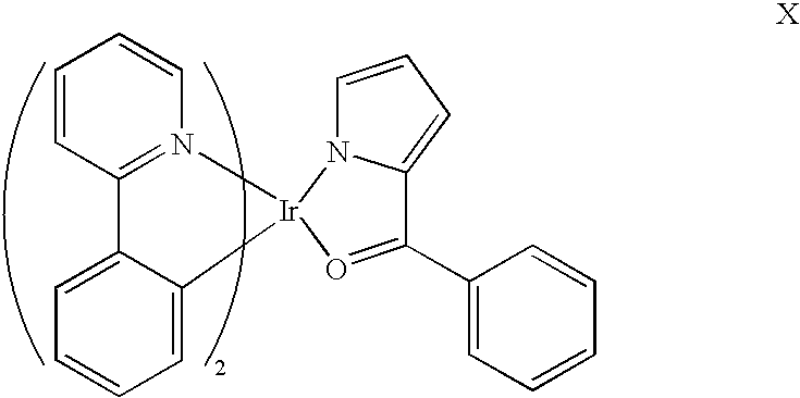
C12=N(C=CC=C1)[Ir]1(C3=CC=CC=C23)N2C(=CC=C2)C(C2=CC=CC=C2)=O1
